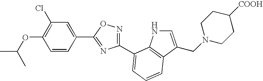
C1=CC(C2=NC(C3=CC=CC4=C3NC=C4CN3CCC([COOH])CC3)=NO2)=CC(Cl)=C1OC(C)C
